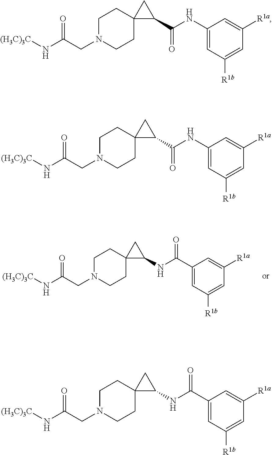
C1N(CC(N[(H3C)3C])=O)CCC2(C1)C(NC(C1=CC([R1b])=CC([R1a])=C1)=O)C2.C1N(CC(N[(H3C)3C])=O)CCC2(C1)C(C(NC1=CC([R1b])=CC([R1a])=C1)=O)C2.C1N(CC(N[(H3C)3C])=O)CCC2(C1)C(C(NC1=CC([R1b])=CC([R1a])=C1)=O)C2.C1N(CC(N[(H3C)3C])=O)CCC2(C1)C(NC(C1=CC([R1b])=CC([R1a])=C1)=O)C2
